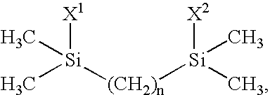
C[Si]([(CH2)n][Si](C)([X2])C)([X1])C
